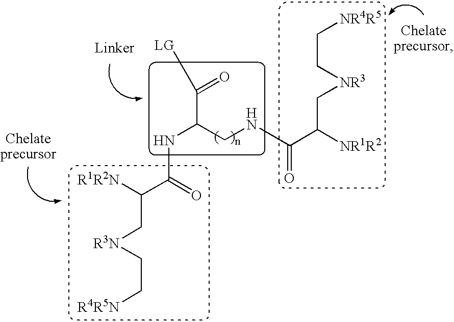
[R1R2N]C(C(=O)NC(CNC(C([NR1R2])C[NR3]CC[NR4R5])=O)C(=O)[LG])C[R3N]CC[R4R5N]
